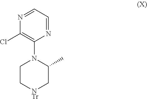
N1=CC=NC(Cl)=C1N1CC[NTr]CC1C
